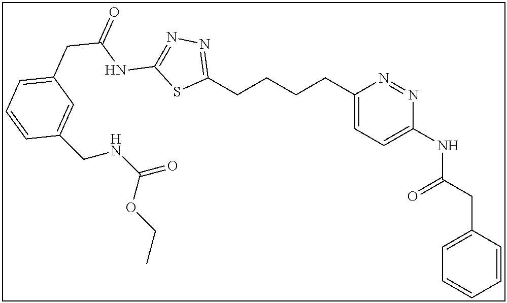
C1(CCCCC2=CC=C(NC(CC3=CC=CC=C3)=O)N=N2)=NN=C(NC(CC2=CC=CC(CNC(=O)OCC)=C2)=O)S1
